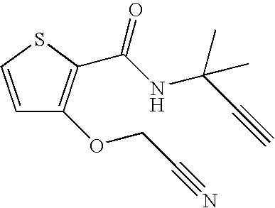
C1=CSC(C(NC(C#C)(C)C)=O)=C1OCC#N
